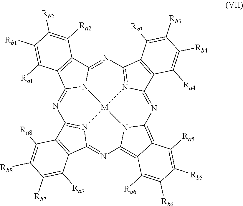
N1=C2N3C(=NC4=N5C(=NC6=C7C(=C8N6[M]35N3=C1C1=C(C3=N8)C([Ra7])=C([Rb7])C([Rb8])=C1[Ra8])C([Ra6])=C([Rb6])C([Rb5])=C7[Ra5])C1=C4C([Ra3])=C([Rb3])C([Rb4])=C1[Ra4])C1=C2C([Ra1])=C([Rb1])C([Rb2])=C1[Ra2]
